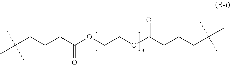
C(C(OCCOC(=O)CCCC(C)(C)C)=O)CCC(C)(C)C
